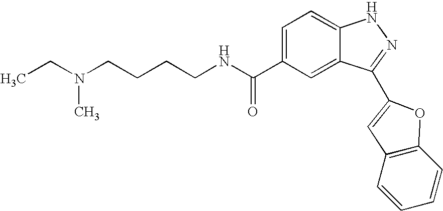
C(C1=CC=C2C(=C1)C(C1=CC3=C(C=CC=C3)O1)=NN2)(=O)NCCCCN(CC)C
